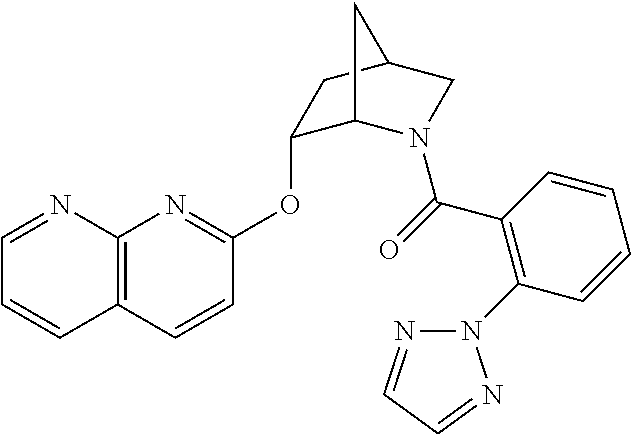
C12=C(C=CC(OC3C4N(C(=O)C5=C(N6N=CC=N6)C=CC=C5)CC(C3)C4)=N1)C=CC=N2
